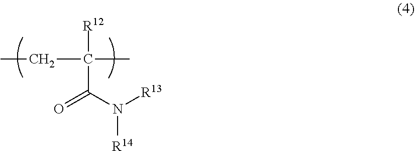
C(C([R12])(C(=O)N([R13])[R14])C)C
